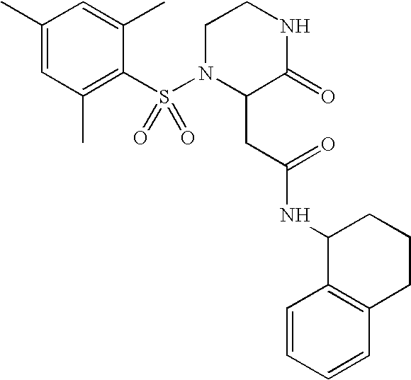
C1=CC=CC2=C1C(NC(CC1C(=O)NCCN1S(C1=C(C)C=C(C)C=C1C)(=O)=O)=O)CCC2
